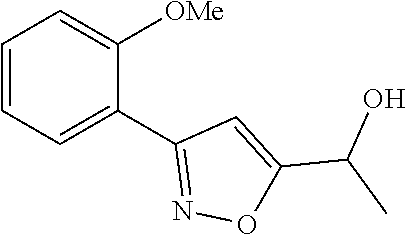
C1=CC=C(C2=NOC(C(C)O)=C2)C([OMe])=C1
